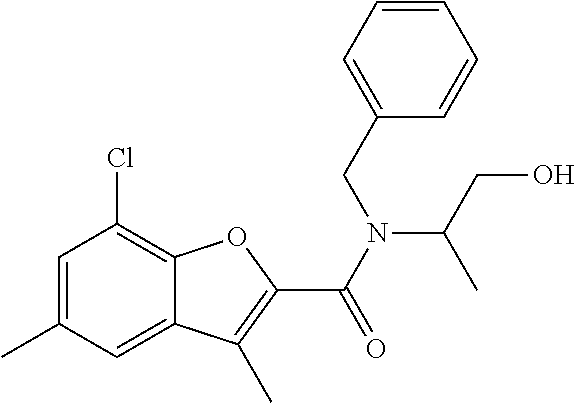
C12=CC(C)=CC(Cl)=C1OC(C(=O)N(C(CO)C)CC1=CC=CC=C1)=C2C
